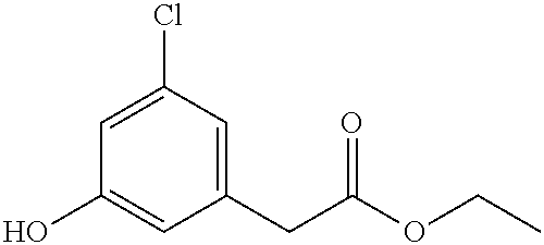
C1=C(Cl)C=C(CC(OCC)=O)C=C1O
